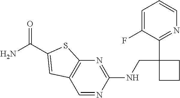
N(CC1(C2=NC=CC=C2F)CCC1)C1=NC2=C(C=N1)C=C(C(N)=O)S2
